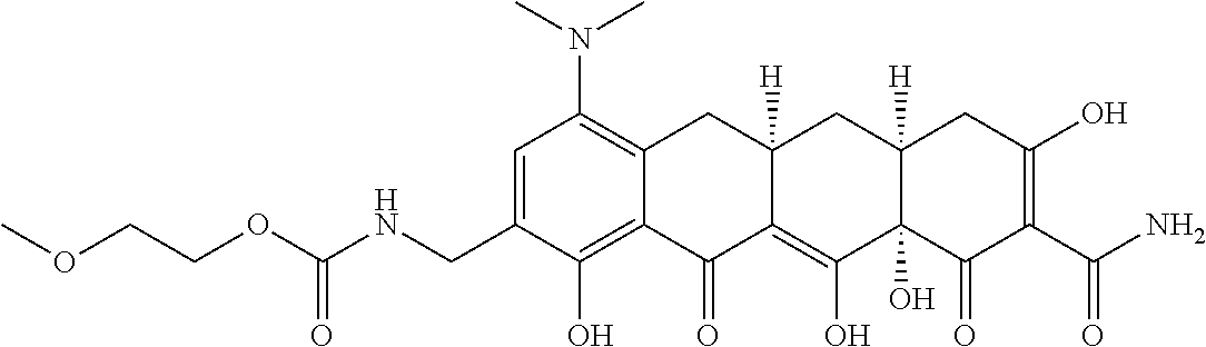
C1=C(CNC(OCCOC)=O)C(O)=C2C(=C1N(C)C)CC1([H])C(=C(O)C3(O)C([H])(C1)CC(O)=C(C(N)=O)C3=O)C2=O
